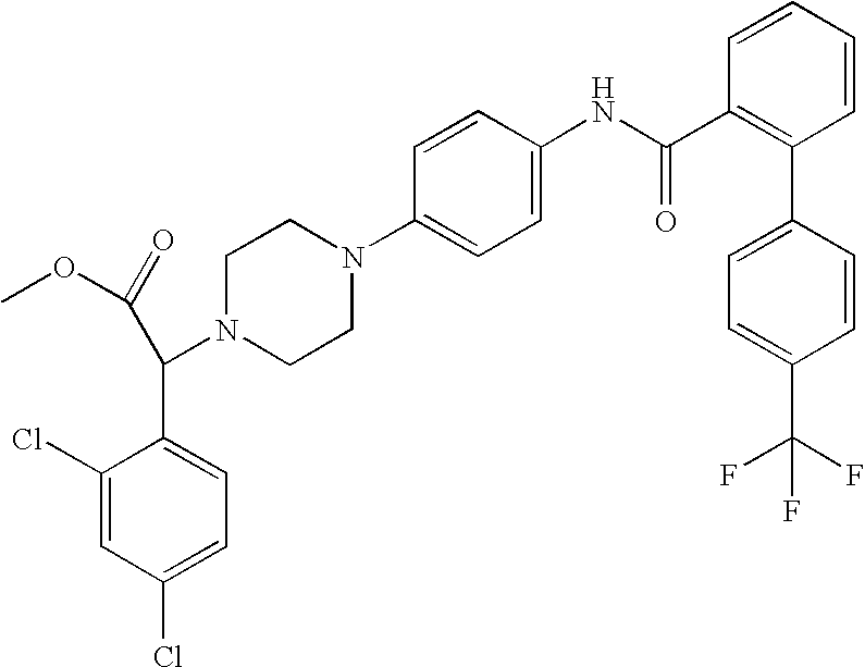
C1=CC(C2=C(C(NC3=CC=C(N4CCN(C(C5=CC=C(Cl)C=C5Cl)C(=O)OC)CC4)C=C3)=O)C=CC=C2)=CC=C1C(F)(F)F
